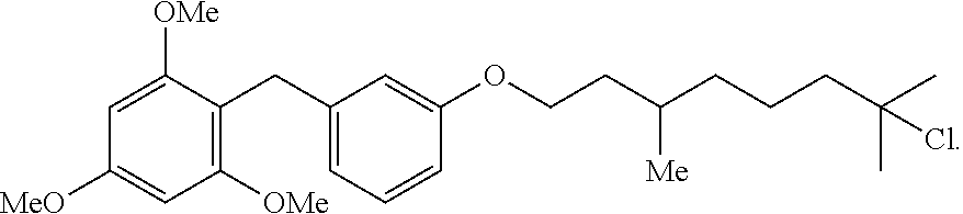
C1([MeO])=CC([OMe])=C(CC2=CC=CC(OCCC(CCCC(C)(C)Cl)[Me])=C2)C([OMe])=C1
